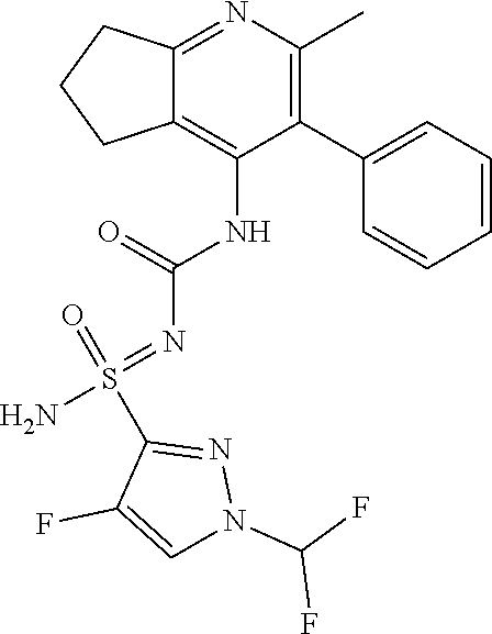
C1=C(F)C(S(=NC(=O)NC2=C3CCCC3=NC(C)=C2C2=CC=CC=C2)(=O)N)=NN1C(F)F
